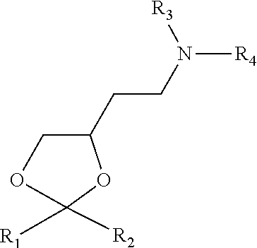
C(CN([R4])[R3])C1COC([R2])([R1])O1
